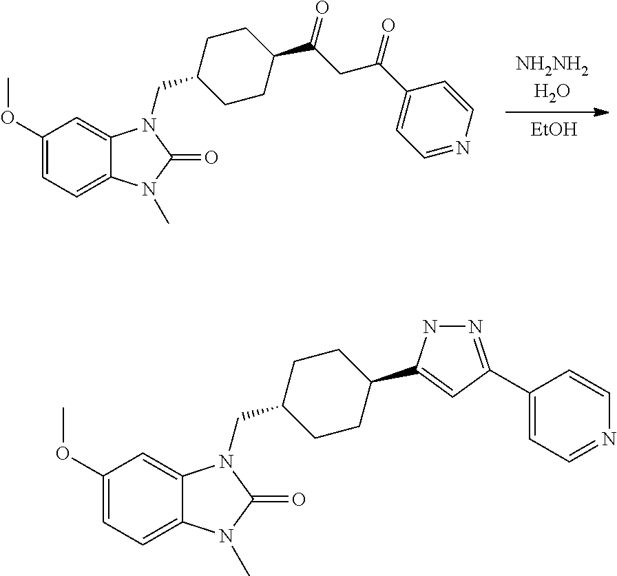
[EtOH].C1(OC)=CC=C2C(=C1)N(CC1CCC(C(CC(C3=CC=NC=C3)=O)=O)CC1)C(=O)N2C.C1(OC)=CC=C2C(=C1)N(CC1CCC(C3=CC(C4=CC=NC=C4)=NN3)CC1)C(=O)N2C
